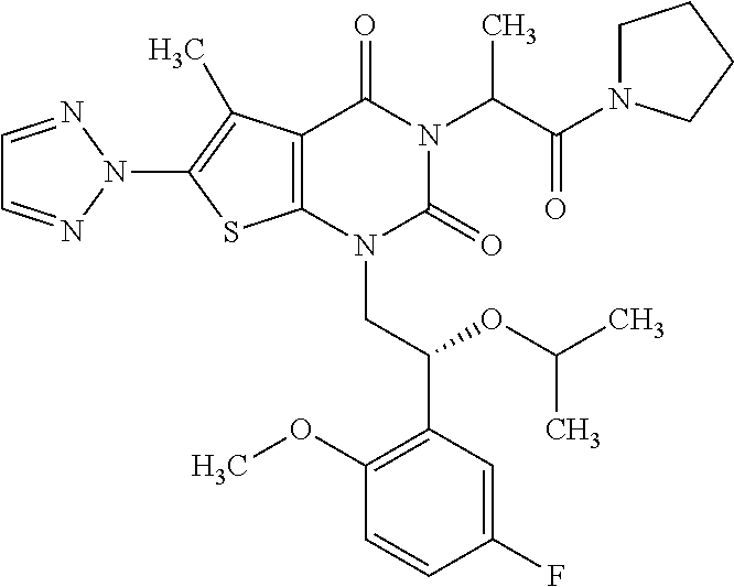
C12=C(C(C)=C(N3N=CC=N3)S1)C(=O)N(C(C(=O)N1CCCC1)C)C(=O)N2CC(C1=C(OC)C=CC(F)=C1)OC(C)C
